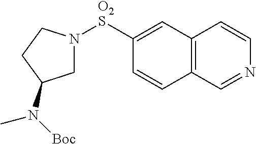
C1=C([O2S]N2CC(N([Boc])C)CC2)C=CC2=C1C=CN=C2
